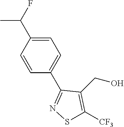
C1=C(C(F)C)C=CC(C2=NSC([CF3])=C2CO)=C1
